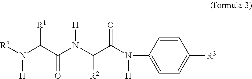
[R7]N(C(C(N(C(C(N(C1=CC=C([R3])C=C1)[H])=O)[R2])[H])=O)[R1])[H]
